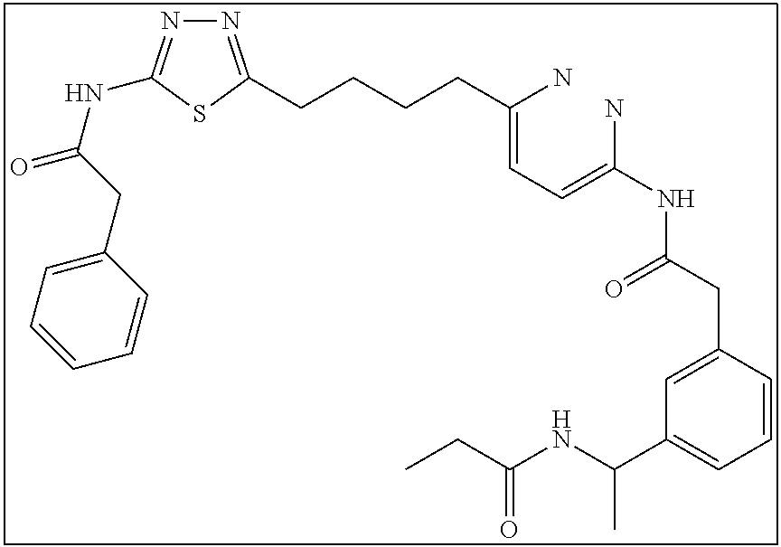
N1=C(CCCCC(=CC=C(N)NC(CC2=CC(C(NC(CC)=O)C)=CC=C2)=O)N)SC(NC(=O)CC2=CC=CC=C2)=N1
